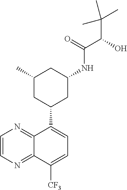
C1(C2CC(NC(=O)C(C(C)(C)C)O)CC(C)C2)=CC=C([CF3])C2=NC=CN=C12
